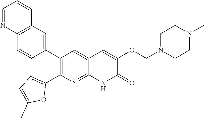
C12=C(C=C(C3=C(C4=CC=C(C)O4)N=C4C(=C3)C=C(OCN3CCN(C)CC3)C(=O)N4)C=C1)C=CC=N2
